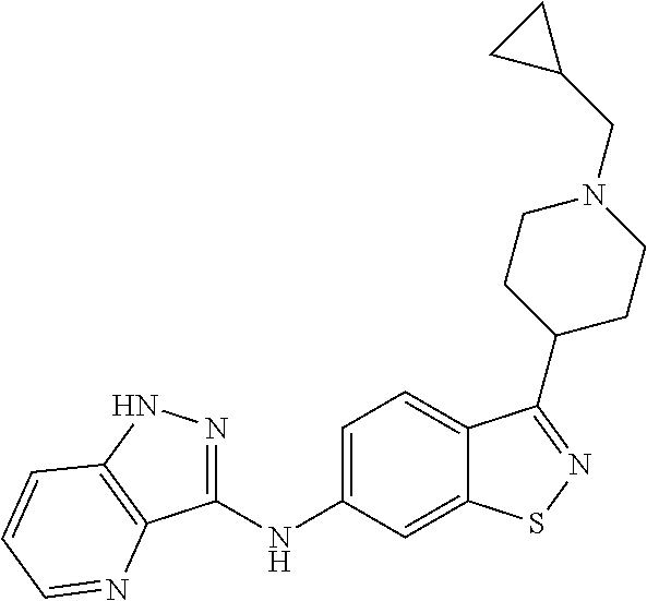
C1(NC2=CC=C3C(=C2)SN=C3C2CCN(CC3CC3)CC2)=NNC2=C1N=CC=C2
